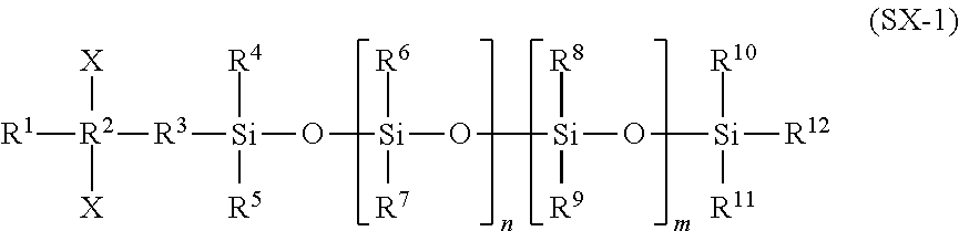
[R1][R2]([R3][Si](O[Si](O[Si](O[Si]([R12])([R10])[R11])([R8])[R9])([R6])[R7])([R4])[R5])([X])[X]
